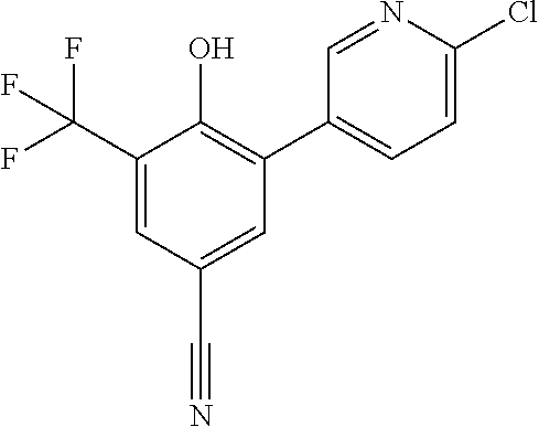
C1=C(C(F)(F)F)C(O)=C(C2=CC=C(Cl)N=C2)C=C1C#N
